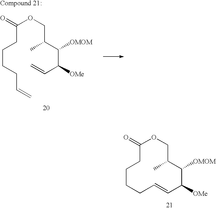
C1(=O)CCCCC=CC([OMe])C([OMOM])C(C)CO1.C(CCCCC=C)(OCC(C)C(C(C=C)[OMe])[OMOM])=O
